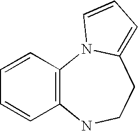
C1=CC2=C(C=C1)NCCC1=CC=CN21
